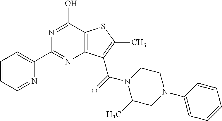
C1(C2=NC3=C(C(O)=N2)SC(C)=C3C(=O)N2C(C)CN(C3=CC=CC=C3)CC2)=CC=CC=N1
